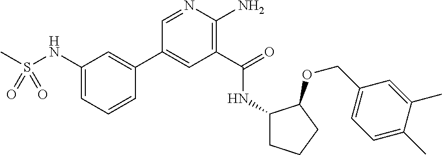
C1(C2=CC(NS(C)(=O)=O)=CC=C2)=CC(C(=O)NC2CCCC2OCC2=CC=C(C)C(C)=C2)=C(N)N=C1
